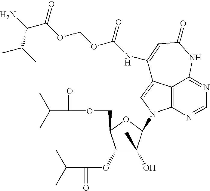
C12=C3N=CN=C1NC(=O)C=C(NC(OCOC(=O)C(N)C(C)C)=O)C2=CN3C1C(C)(O)C(OC(=O)C(C)C)C(COC(=O)C(C)C)O1
